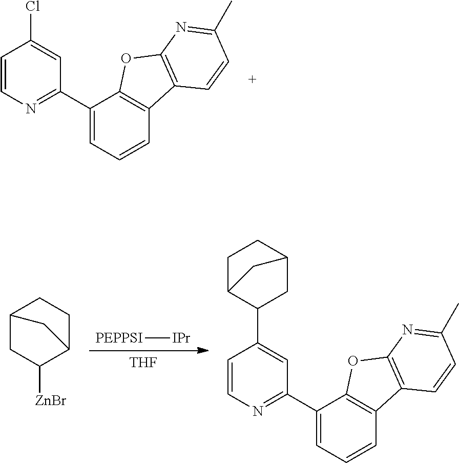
C1=CN=C(C2=CC=CC3=C2OC2=C3C=CC(C)=N2)C=C1Cl.[PEPPSI][IPr].[THF].C1([ZnBr])C2CCC(C1)C2.C1=CN=C(C2=CC=CC3=C2OC2=C3C=CC(C)=N2)C=C1C1C2CCC(C1)C2
